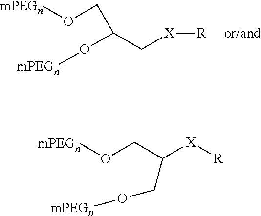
O(C(CO[mPEGn])C[X][R])[mPEGn].[or/and].C(O[mPEGn])C([X][R])CO[mPEGn]
